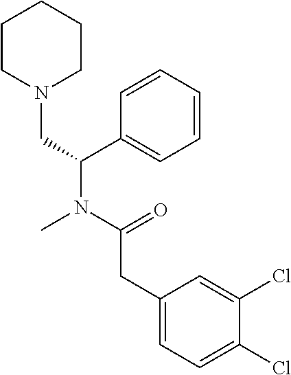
C1CN(CC(N(C(=O)CC2=CC=C(Cl)C(Cl)=C2)C)C2=CC=CC=C2)CCC1
